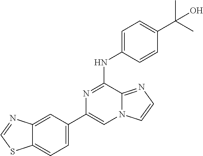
C12=CC(C3=CN4C(=NC=C4)C(NC4=CC=C(C(C)(C)O)C=C4)=N3)=CC=C1SC=N2
